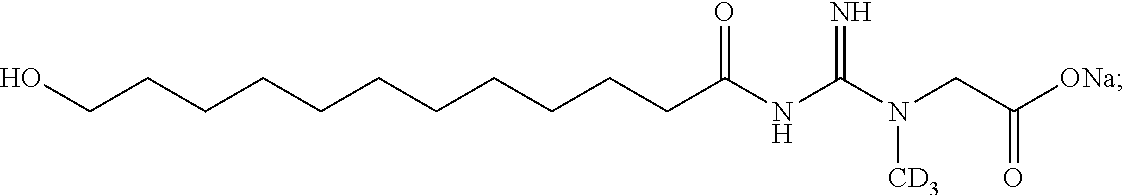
C(CCCCCCCCC(NC(N(CC([ONa])=O)[CD3])=N)=O)CCO
